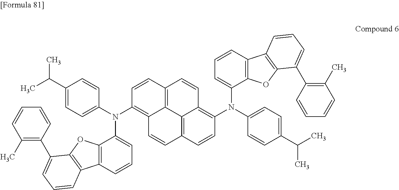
C1=CC2=C(C(N(C3=C4C5=C(C=C3)C=CC3=C(N(C6=CC=C(C(C)C)C=C6)C6=CC=CC7=C6OC6=C7C=CC=C6C6=C(C)C=CC=C6)C=CC(=C53)C=C4)C3=CC=C(C(C)C)C=C3)=C1)OC1=C2C=CC=C1C1=C(C)C=CC=C1
